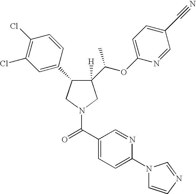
C1(C(OC2=CC=C(C#N)C=N2)C)([H])C(C2=CC(Cl)=C(Cl)C=C2)CN(C(C2=CC=C(N3C=CN=C3)N=C2)=O)C1
